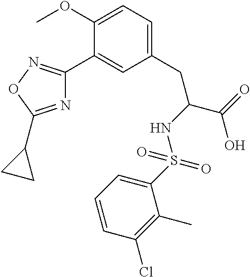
N1=C(C2CC2)ON=C1C1=CC(CC(NS(=O)(C2=CC=CC(Cl)=C2C)=O)C(O)=O)=CC=C1OC
